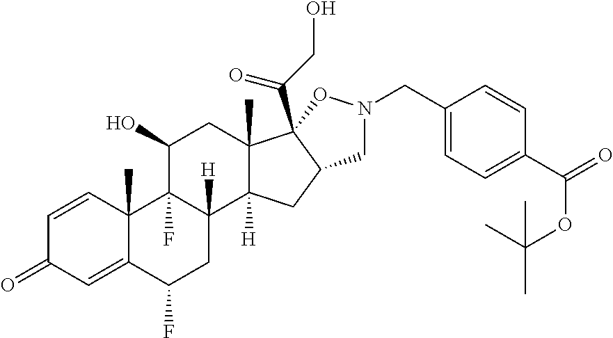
C1=CC2(C)C(=CC1=O)C(F)CC1([H])C2(F)C(O)CC2(C)C1([H])CC1C2(C(CO)=O)ON(CC2=CC=C(C(=O)OC(C)(C)C)C=C2)C1
